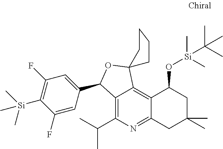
C12=C(C(C)C)N=C3C(=C1C1(OC2C2=CC(F)=C([Si](C)(C)C)C(F)=C2)CCCC1)C(O[Si](C)(C)C(C)(C)C)CC(C)(C)C3
